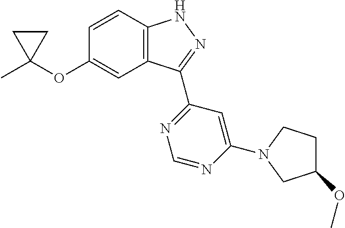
C1C(C)(OC2=CC3=C(C=C2)NN=C3C2=NC=NC(N3CCC(OC)C3)=C2)C1
